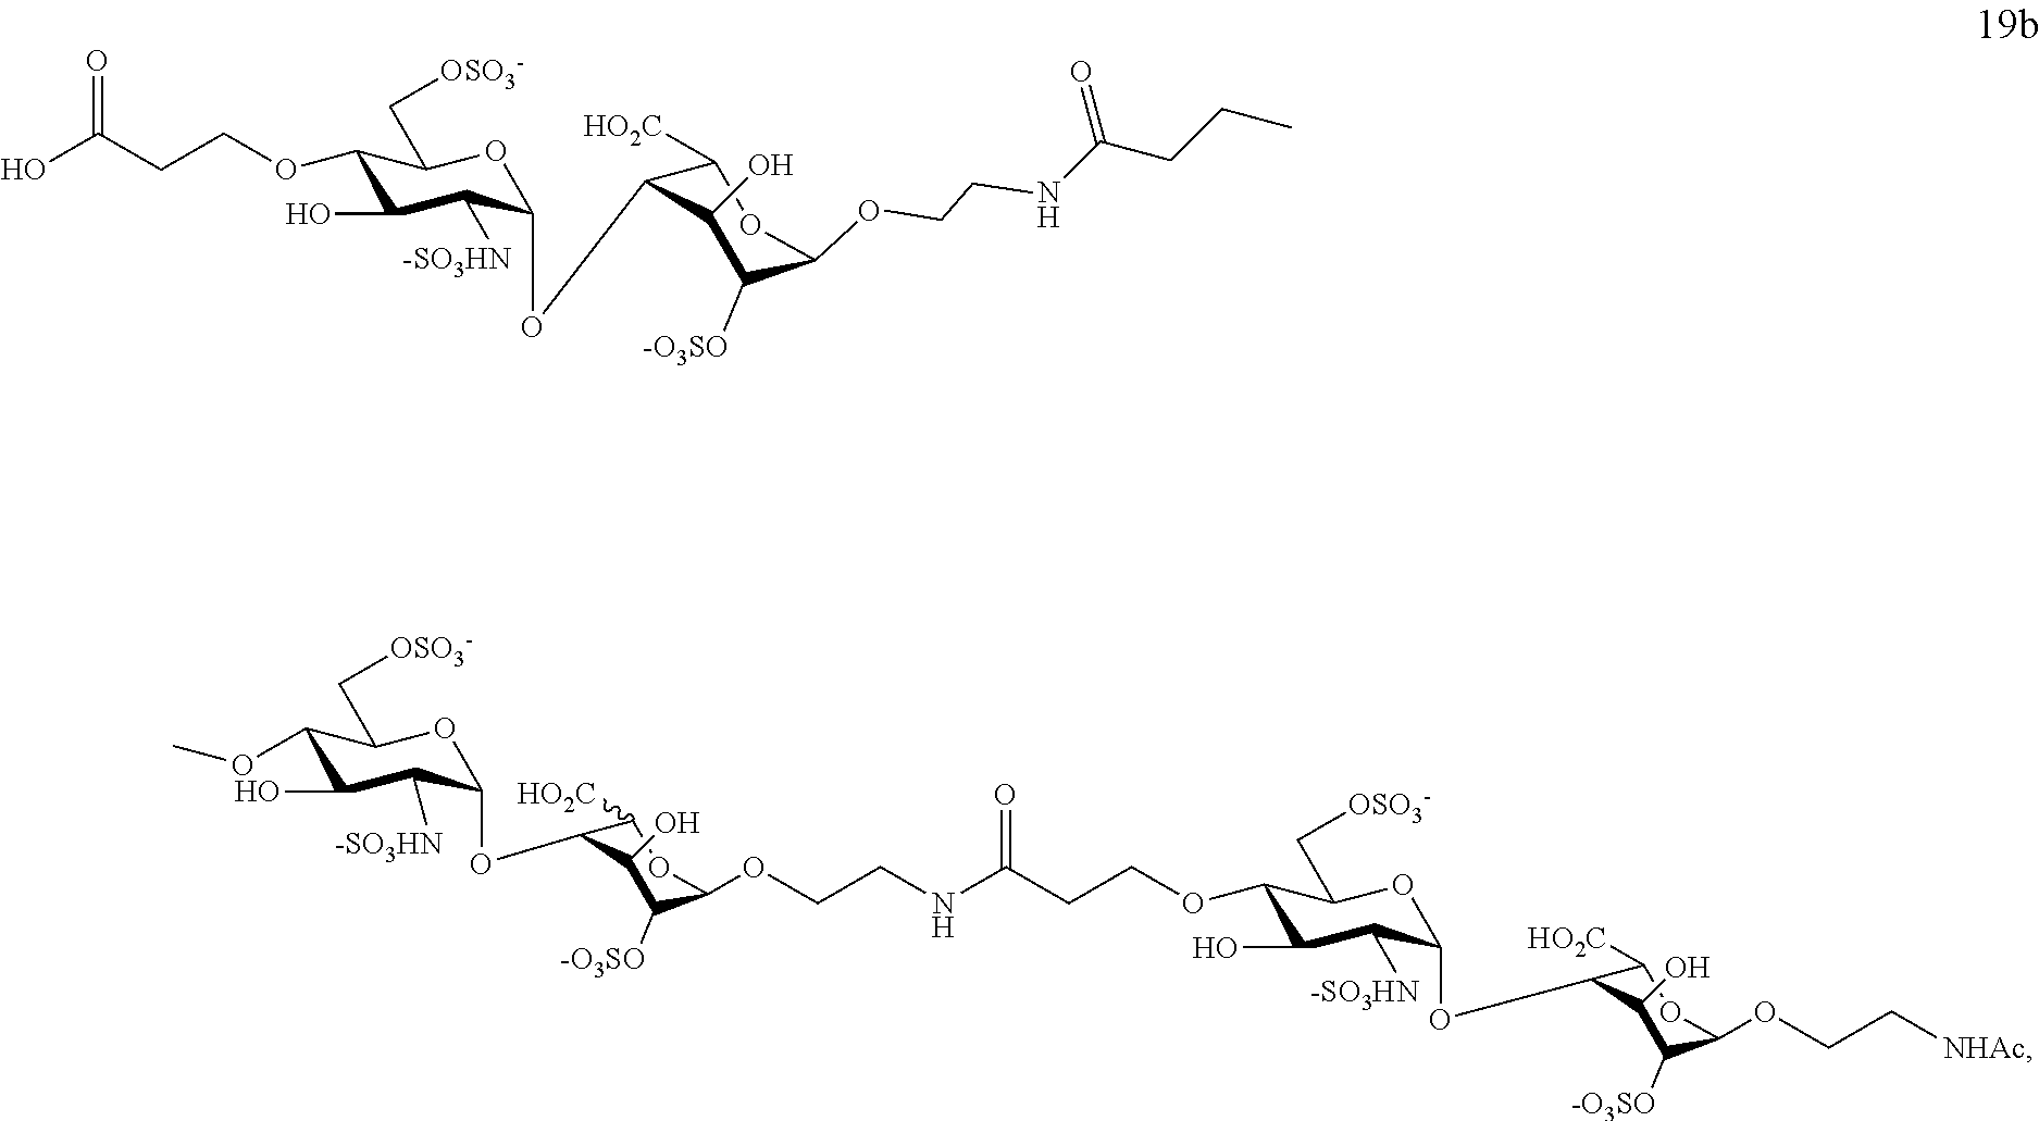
C1(OCCC(O)=O)C(O)C([-SO3HN])C(OC2C([HO2C])OC(OCCNC(CCC)=O)C([-O3SO])C2O)OC1C[OSO3-].COC1C(O)C([-SO3HN])C(OC2C([HO2C])OC(OCCNC(CCOC3C(O)C([-SO3HN])C(OC4C([HO2C])OC(OCC[NHAc])C([-O3SO])C4O)OC3C[OSO3-])=O)C([-O3SO])C2O)OC1C[OSO3-]
